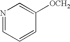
N1=CC=CC([OCH2])=C1
